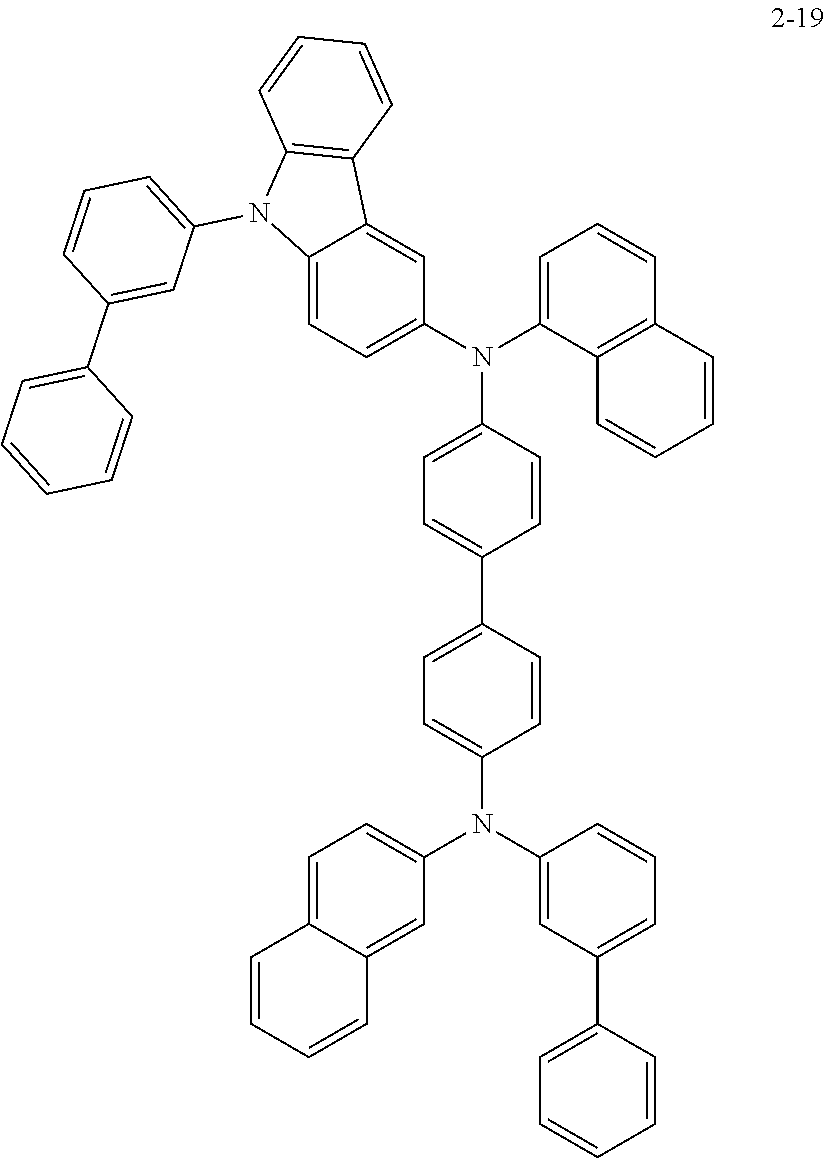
C1=C(N(C2=CC=C3C(=C2)C2=C(N3C3=CC=CC(C4=CC=CC=C4)=C3)C=CC=C2)C2=CC=CC3=C2C=CC=C3)C=CC(C2=CC=C(N(C3=CC(C4=CC=CC=C4)=CC=C3)C3=CC=C4C(=C3)C=CC=C4)C=C2)=C1
